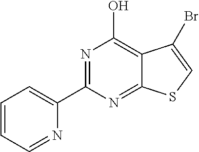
C12=NC(C3=CC=CC=N3)=NC(O)=C1C(Br)=CS2
